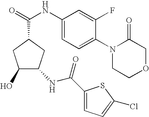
O=C(NC1=CC=C(N2CCOCC2=O)C(F)=C1)C1CC(O)C(NC(C2=CC=C(Cl)S2)=O)C1
